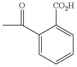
CC(C1=CC=CC=C1[CO2H])=O
